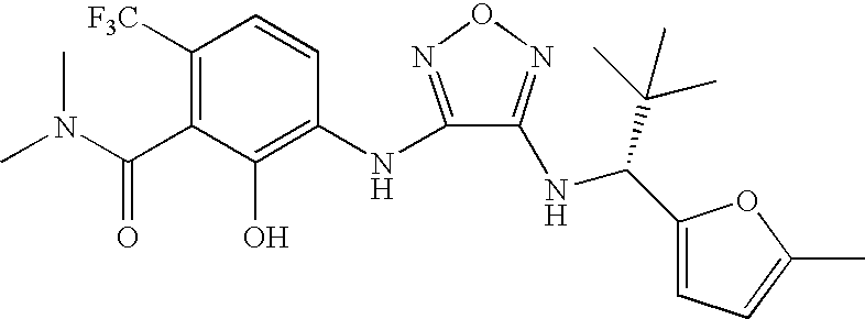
C1([F3C])=C(C(N(C)C)=O)C(O)=C(NC2=NON=C2NC(C2=CC=C(C)O2)C(C)(C)C)C=C1
